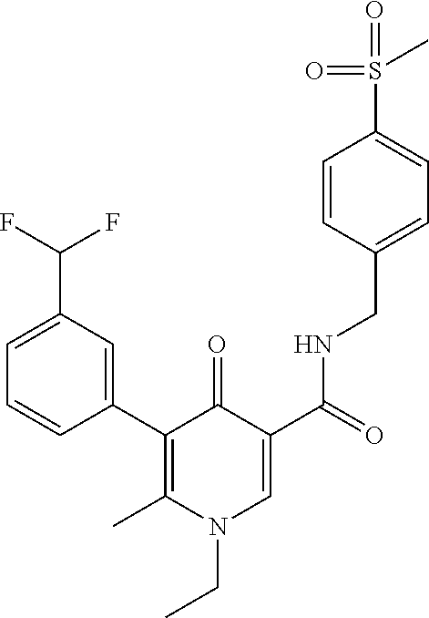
C1(C2=C(C)N(CC)C=C(C(=O)NCC3=CC=C(S(=O)(=O)C)C=C3)C2=O)=CC(C(F)F)=CC=C1
